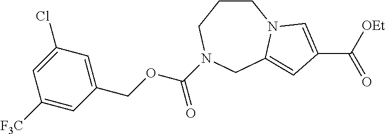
C1(COC(N2CCCN3C(=CC(C(=O)[OEt])=C3)C2)=O)=CC(Cl)=CC([F3C])=C1
